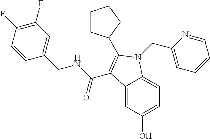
C1(F)=C(F)C=CC(CNC(C2=C(C3CCCC3)N(CC3=CC=CC=N3)C3=CC=C(O)C=C32)=O)=C1
